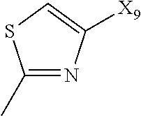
C1(C)=NC([X9])=CS1
